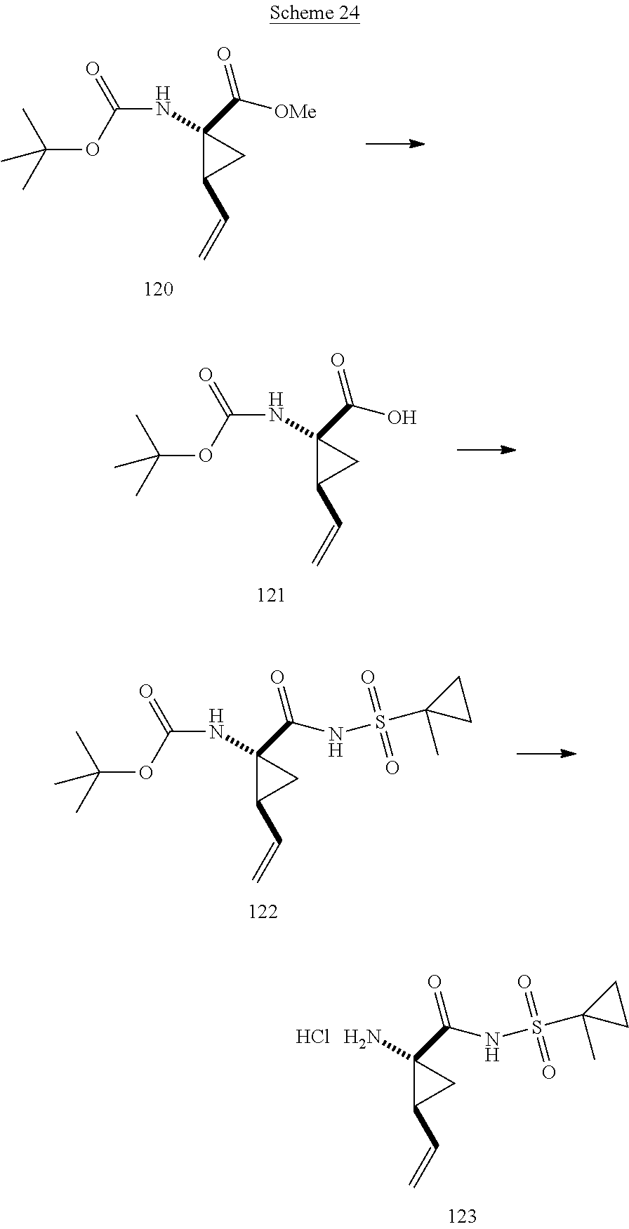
C(NC1(C(=O)[OMe])C(C=C)C1)(OC(C)(C)C)=O.C(NC1(C(=O)O)C(C=C)C1)(OC(C)(C)C)=O.C(NC1(C(=O)NS(C2(C)CC2)(=O)=O)C(C=C)C1)(OC(C)(C)C)=O.NC1(C(=O)NS(C2(C)CC2)(=O)=O)C(C=C)C1.Cl
